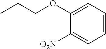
C1(OCCC)=CC=CC=C1[O2N]
